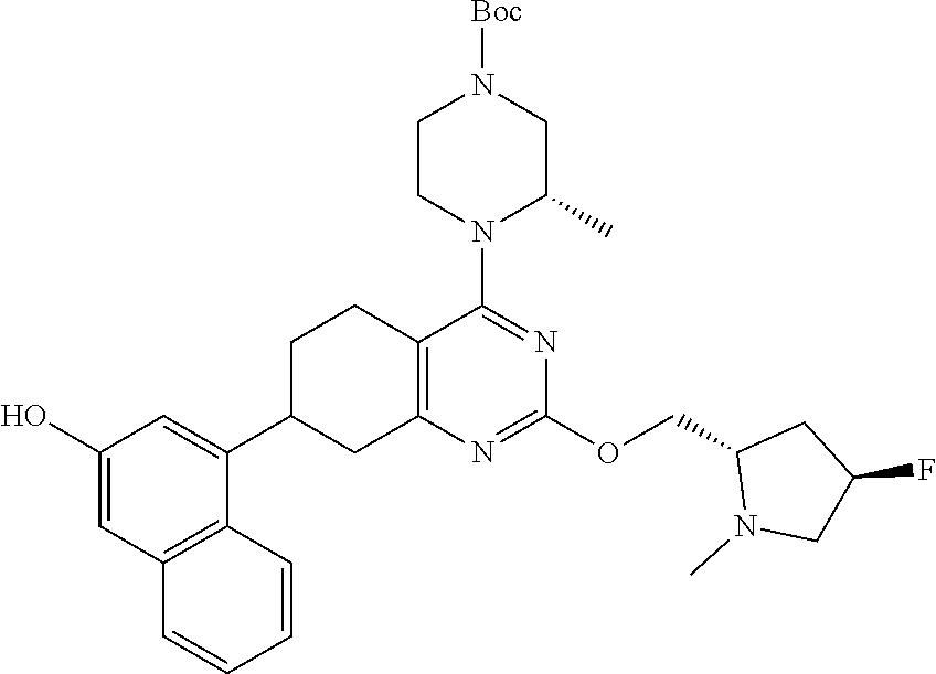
C1(O)=CC2=C(C(C3CC4=C(CC3)C(N3C(C)CN([Boc])CC3)=NC(OCC3N(C)CC(F)C3)=N4)=C1)C=CC=C2
